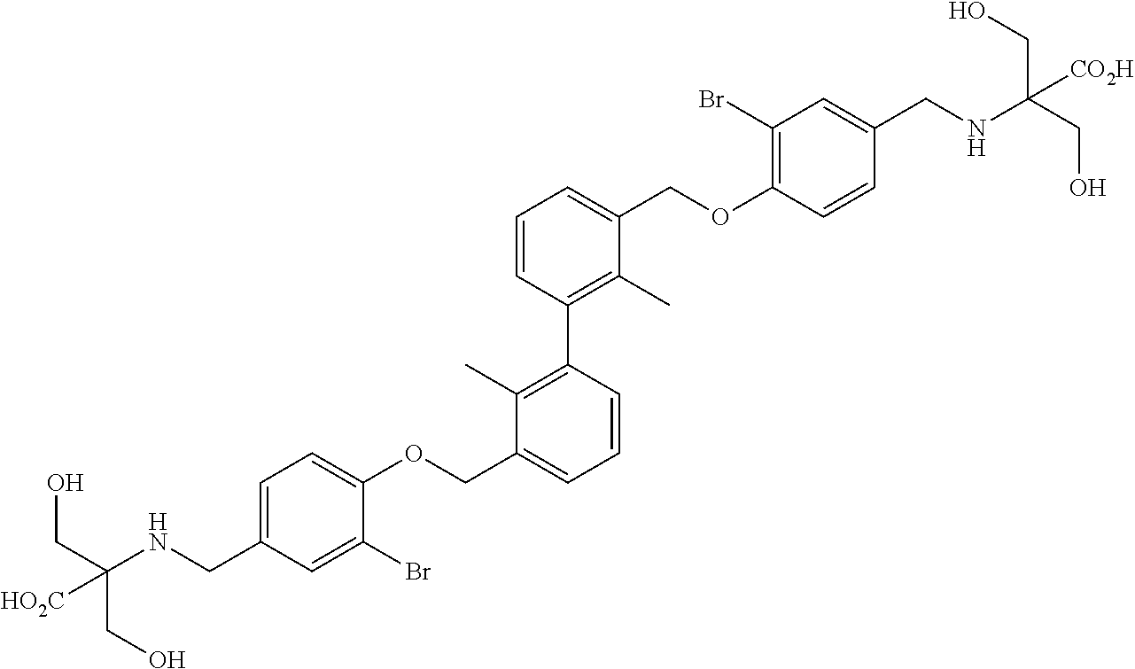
C1=C(CNC(CO)(CO)[HO2C])C=C(Br)C(OCC2=CC=CC(C3=C(C)C(COC4=C(Br)C=C(CNC(CO)(CO)[CO2H])C=C4)=CC=C3)=C2C)=C1
